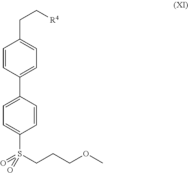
[R4]CCC1=CC=C(C2=CC=C(S(CCCOC)(=O)=O)C=C2)C=C1
